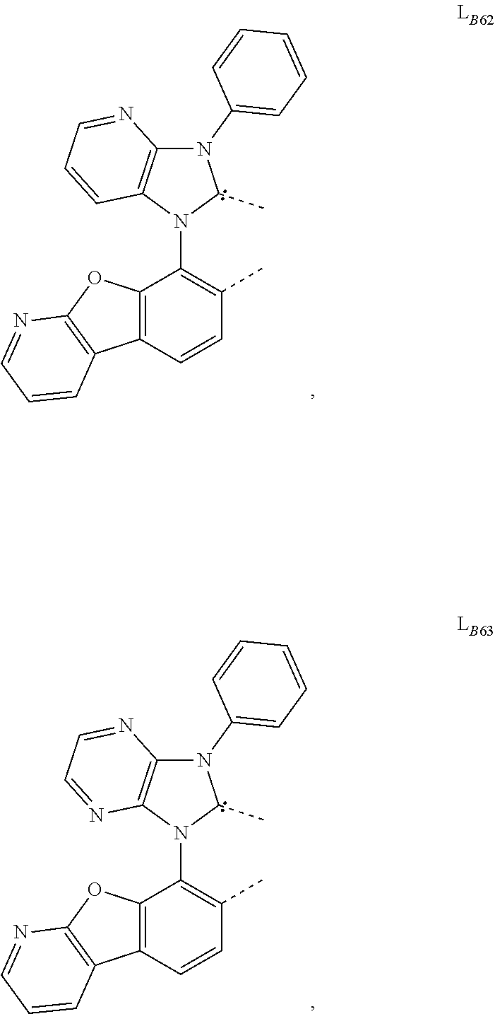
N1(C2=CC=CC=C2)C2=C(N(C3=C(C)C=CC4=C3OC3=C4C=CC=N3)C1C)C=CC=N2.N1(C2=CC=CC=C2)C2=C(N(C3=C(C)C=CC4=C3OC3=C4C=CC=N3)C1C)N=CC=N2
